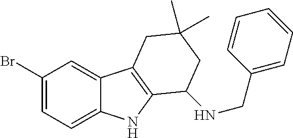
C1(Br)=CC=C2C(=C1)C1=C(N2)C(NCC2=CC=CC=C2)CC(C)(C)C1
